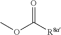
O=C([R8a])OC
